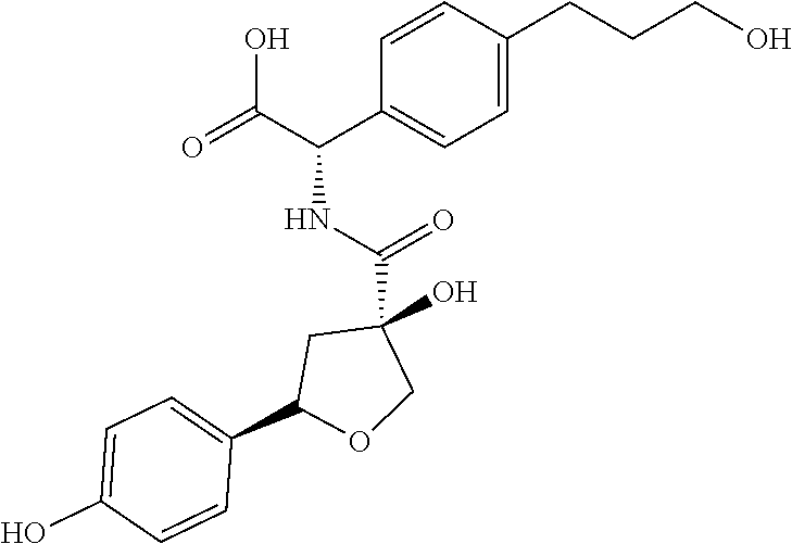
C1=CC(CCCO)=CC=C1C(C(=O)O)NC(=O)C1(O)CC(C2=CC=C(O)C=C2)OC1
